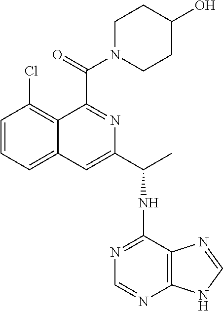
C1=CC=C2C(=C1Cl)C(C(=O)N1CCC(O)CC1)=NC(C(C)NC1=NC=NC3=C1N=CN3)=C2
